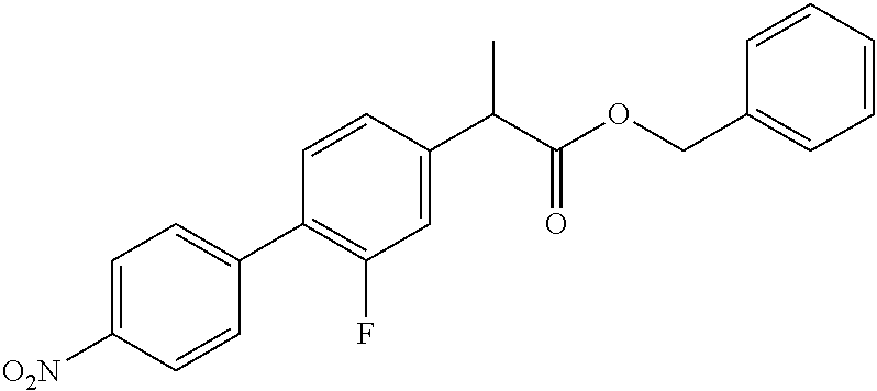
C1=C([O2N])C=CC(C2=C(F)C=C(C(C(OCC3=CC=CC=C3)=O)C)C=C2)=C1
